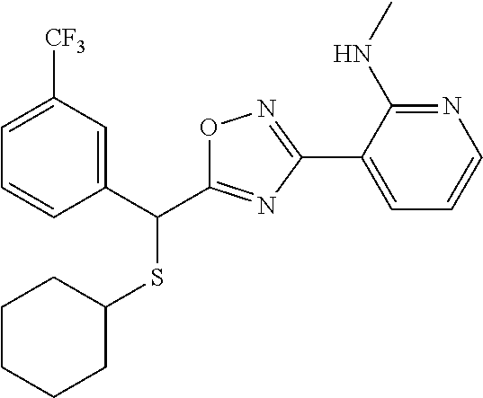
C1CCCC(SC(C2=CC([CF3])=CC=C2)C2=NC(C3=CC=CN=C3NC)=NO2)C1
